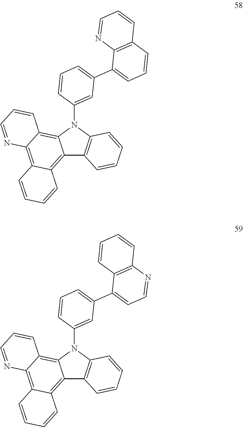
C12=C3C(=C4C(=C1N(C1=CC(C5=CC=CC6=C5N=CC=C6)=CC=C1)C1=C2C=CC=C1)C=CC=N4)C=CC=C3.C12=C3C(=C4C(=C1N(C1=CC(C5=CC=NC6=C5C=CC=C6)=CC=C1)C1=C2C=CC=C1)C=CC=N4)C=CC=C3
